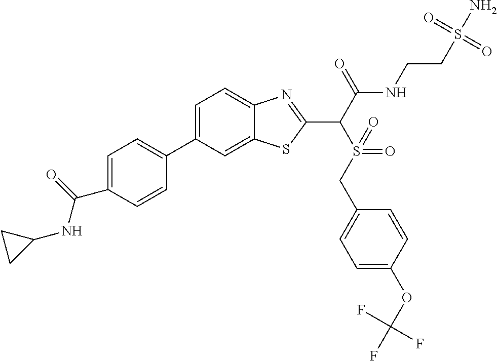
C1=C(C2=CC=C(C(NC3CC3)=O)C=C2)C=C2C(=C1)N=C(C(C(NCCS(N)(=O)=O)=O)S(=O)(=O)CC1=CC=C(OC(F)(F)F)C=C1)S2
